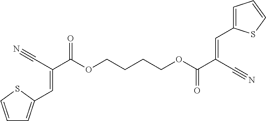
C1=CSC(C=C(C(OCCCCOC(C(C#N)=CC2=CC=CS2)=O)=O)C#N)=C1
